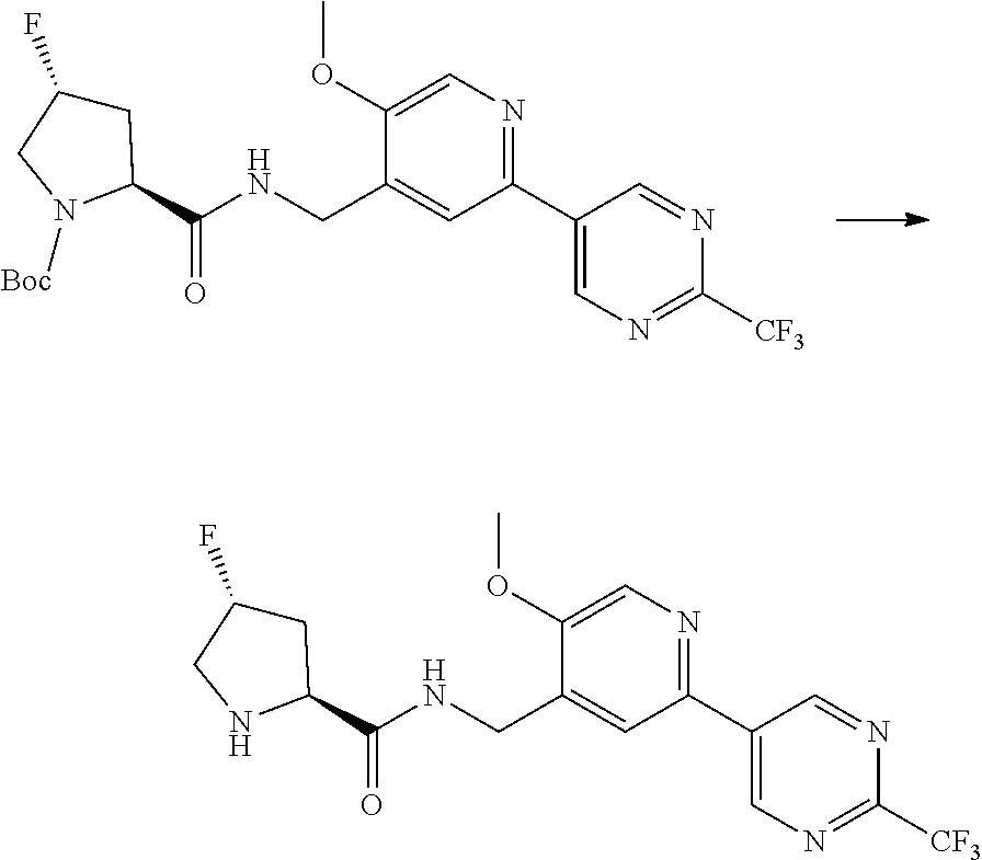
C1C(F)CN([Boc])C1C(NCC1=CC(C2=CN=C([CF3])N=C2)=NC=C1OC)=O.C1C(F)CNC1C(NCC1=CC(C2=CN=C([CF3])N=C2)=NC=C1OC)=O
